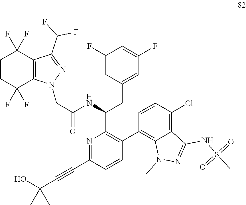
C1=CC(Cl)=C2C(=C1C1=C(C(CC3=CC(F)=CC(F)=C3)NC(=O)CN3C4=C(C(C(F)F)=N3)C(F)(F)CCC4(F)F)N=C(C#CC(O)(C)C)C=C1)N(C)N=C2NS(C)(=O)=O
